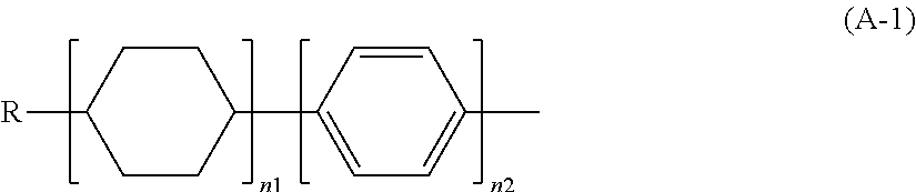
C1([R])CCC(C2=CC=C(C)C=C2)CC1
